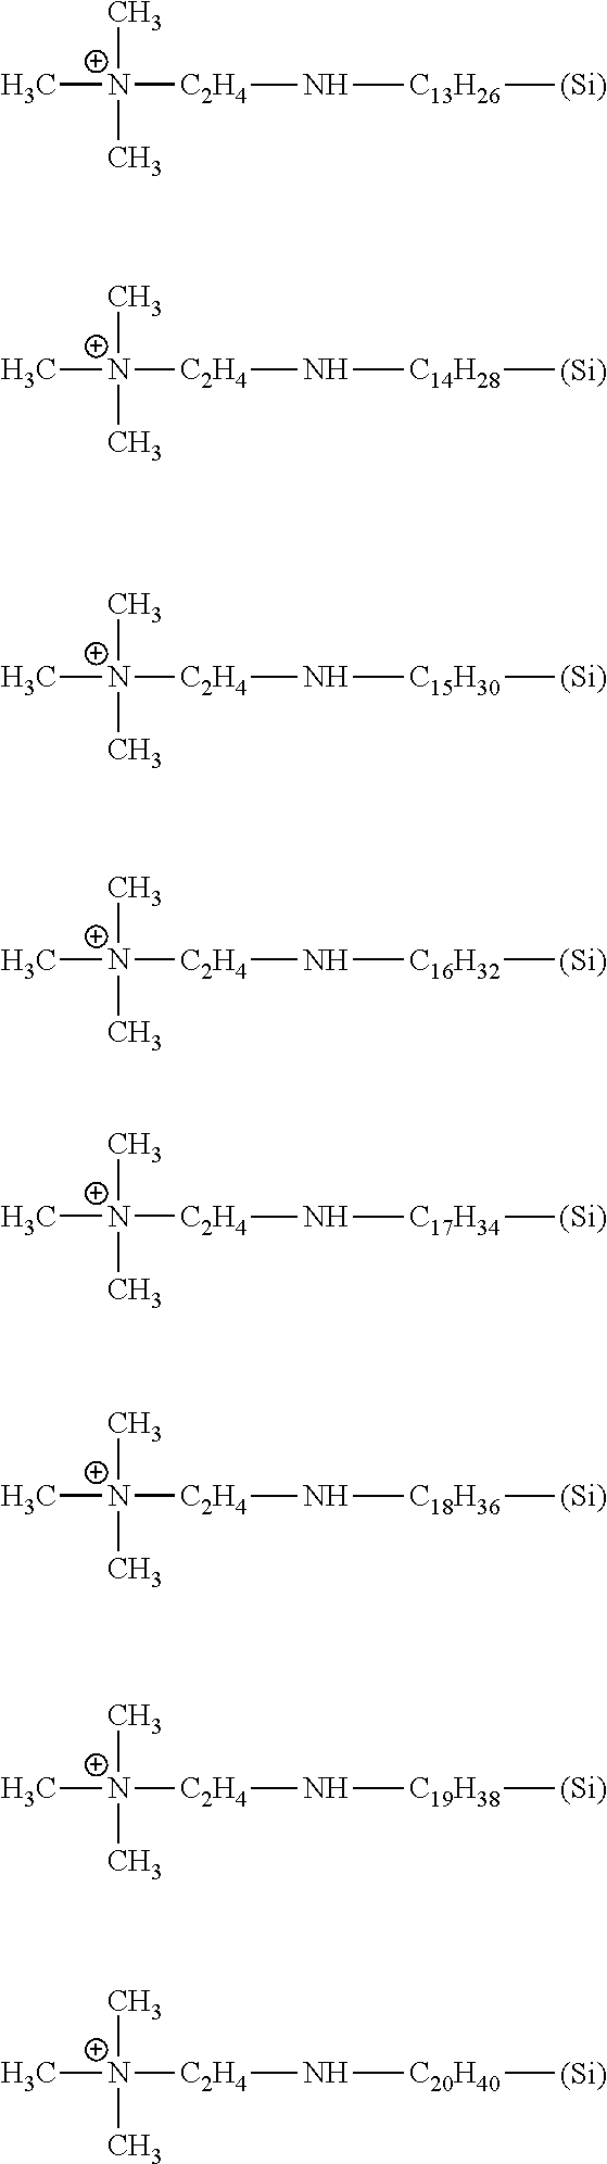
[C13H26]([(Si)])N[C2H4][N+](C)(C)C.[C14H28]([(Si)])N[C2H4][N+](C)(C)C.[C15H30]([(Si)])N[C2H4][N+](C)(C)C.[C16H32]([(Si)])N[C2H4][N+](C)(C)C.[C17H34]([(Si)])N[C2H4][N+](C)(C)C.[C18H36]([(Si)])N[C2H4][N+](C)(C)C.[C19H38]([(Si)])N[C2H4][N+](C)(C)C.[C20H40]([(Si)])N[C2H4][N+](C)(C)C
